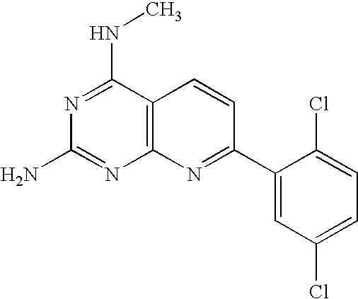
N1=C(NC)C2=C(N=C1N)N=C(C1=CC(Cl)=CC=C1Cl)C=C2
